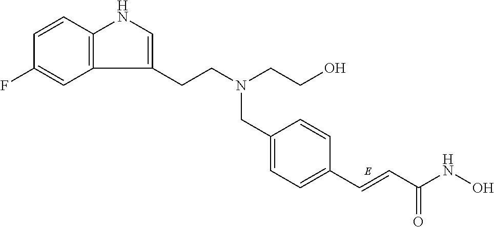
C1=CC2=C(C=C1F)C(CCN(CCO)CC1=CC=C(C=CC(NO)=O)C=C1)=CN2
